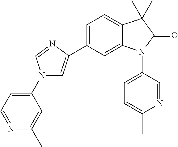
C1=C(C2=CN(C3=CC=NC(C)=C3)C=N2)C=C2C(=C1)C(C)(C)C(=O)N2C1=CC=C(C)N=C1
